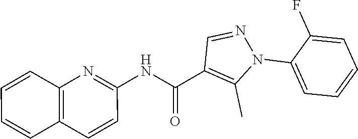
C1=C(N2N=CC(C(NC3=NC4=C(C=C3)C=CC=C4)=O)=C2C)C(F)=CC=C1
